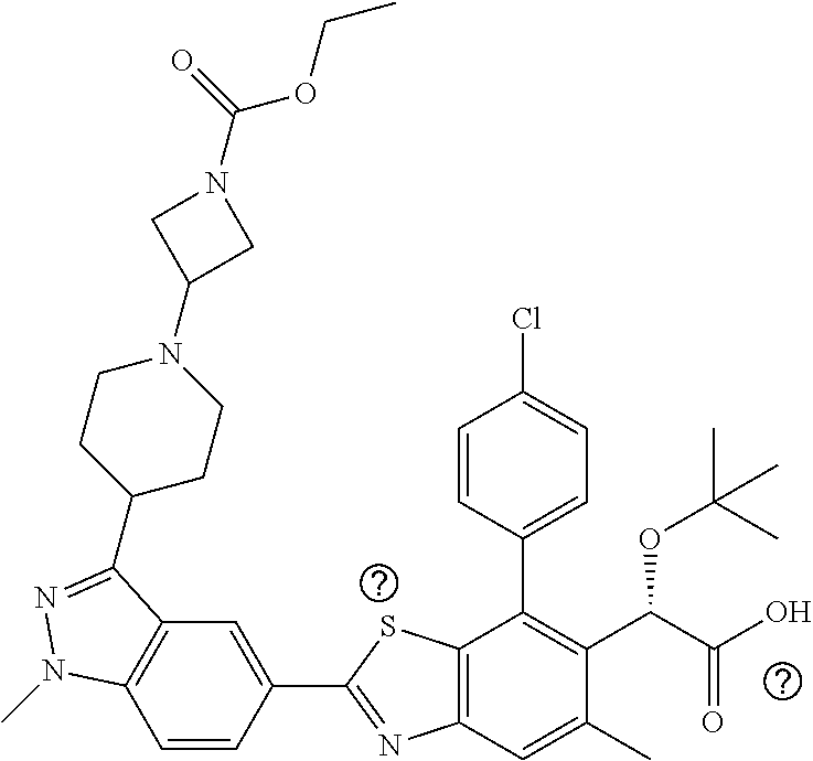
C1=CC(C2=NC3=C(S2)C(C2=CC=C(Cl)C=C2)=C(C(C(O)=O)OC(C)(C)C)C(C)=C3)=CC2=C1N(C)N=C2C1CCN(C2CN(C(OCC)=O)C2)CC1
